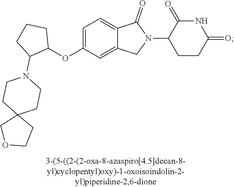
C1=C(OC2CCCC2N2CCC3(CC2)CCOC3)C=C2C(=C1)C(=O)N(C1CCC(=O)NC1=O)C2
